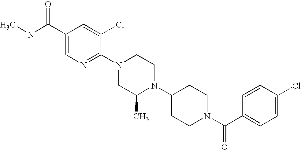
C1(Cl)=CC=C(C(N2CCC(N3C(C)CN(C4=NC=C(C(NC)=O)C=C4Cl)CC3)CC2)=O)C=C1
